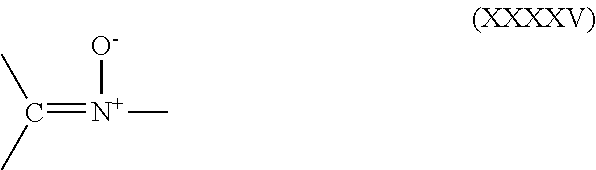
C(=[N+]([O-])C)(C)C
